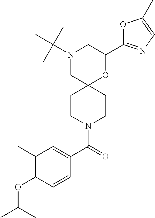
C1(C2=NC=C(C)O2)OC2(CN(C(C)(C)C)C1)CCN(C(C1=CC(C)=C(OC(C)C)C=C1)=O)CC2
